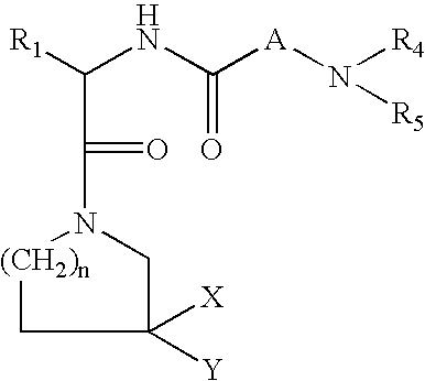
C1([Y])([X])CN(C(=O)C([R1])NC([A]N([R4])[R5])=O)[(CH2)n]C1
